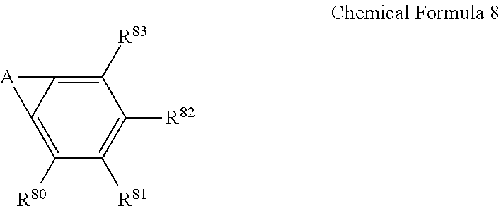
C1([R83])=C2C(=C([R80])C([R81])=C1[R82])[A]2
